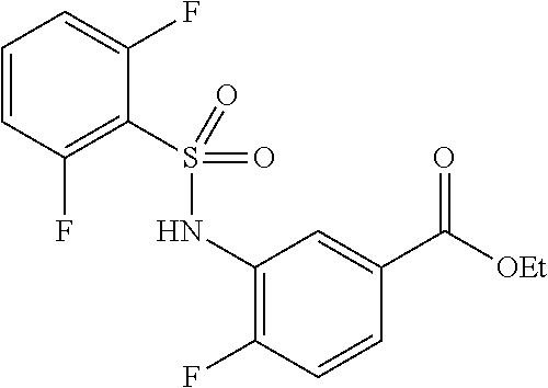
C1=CC(F)=C(S(NC2=C(F)C=CC(C([OEt])=O)=C2)(=O)=O)C(F)=C1
